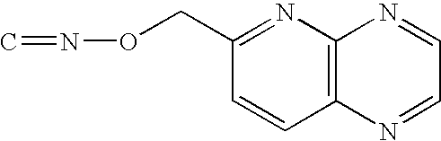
C1=CC2=C(N=C1CON=C)N=CC=N2
